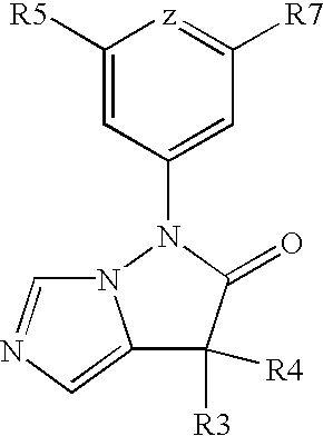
C1([R5])=CC(N2C(=O)C([R3])([R4])C3=CN=CN32)=CC([R7])=[z]1
